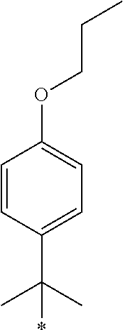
C1=CC(C(C)(C)*)=CC=C1OCCC
